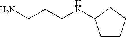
C1CCCC1NCCCN
